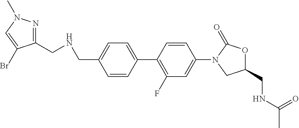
C1(CNCC2=NN(C)C=C2Br)=CC=C(C2=C(F)C=C(N3CC(CNC(C)=O)OC3=O)C=C2)C=C1
